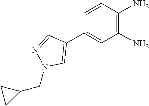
C1(C2=CN(CC3CC3)N=C2)=CC(N)=C(N)C=C1
